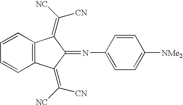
C12=C(C=CC=C1)C(=C([NC])[CN])C(=NC1=CC=C([NMe2])C=C1)C2=C([NC])[CN]
